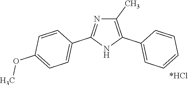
C1(C)=C(C2=CC=CC=C2)NC(C2=CC=C(OC)C=C2)=N1.[*HCl]
